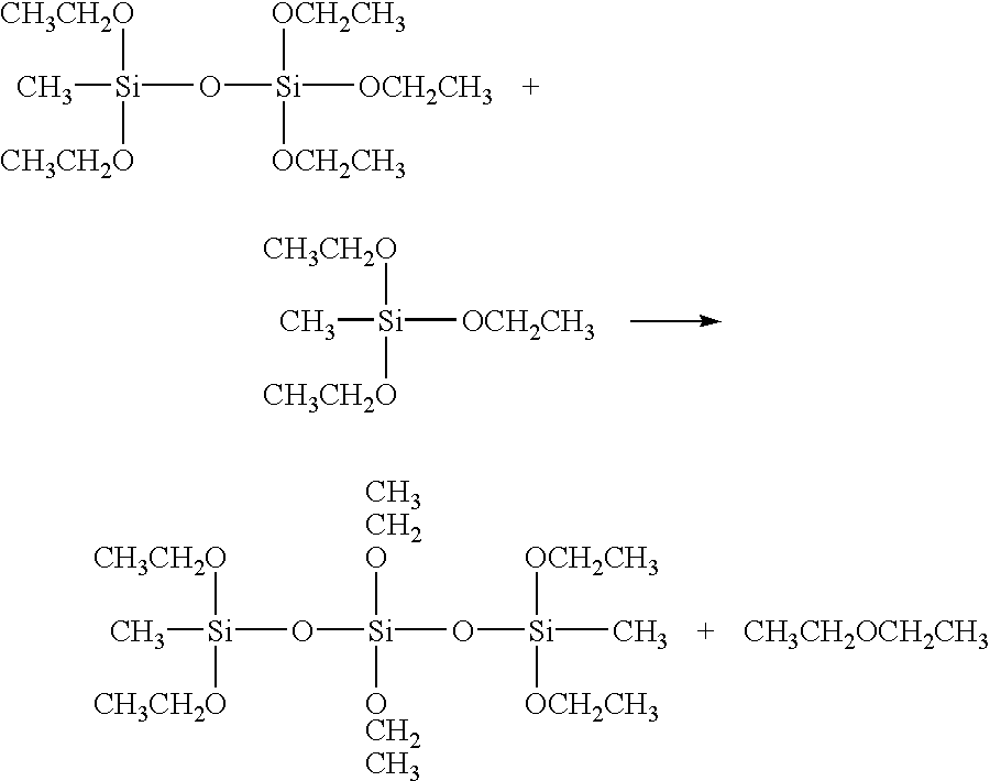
C[Si]([CH3CH2O])([CH3CH2O])O[Si]([OCH2CH3])([OCH2CH3])[OCH2CH3].C[Si]([CH3CH2O])([CH3CH2O])[OCH2CH3].[CH3CH2OCH2CH3].C[Si]([CH3CH2O])([CH3CH2O])O[Si](O[Si](C)([OCH2CH3])[OCH2CH3])([CH3CH2O])[OCH2CH3]
